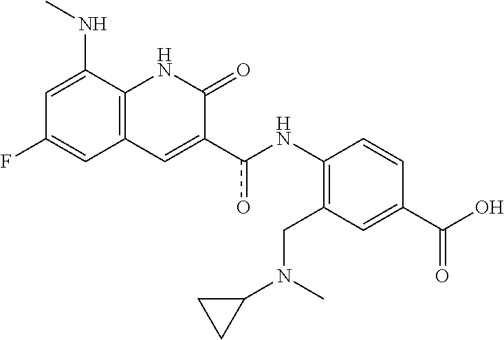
c(o)(C1=CC2=C(NC1=O)C(NC)=CC(F)=C2)NC1=C(CN(C2CC2)C)C=C(C(O)=O)C=C1
